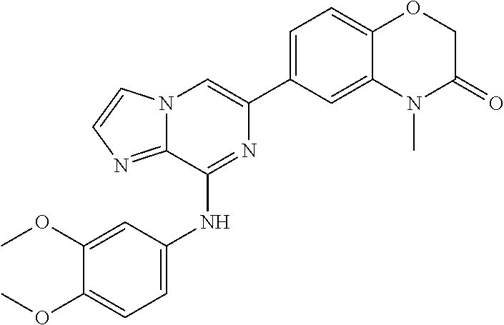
C12=CC(C3=CN4C(=NC=C4)C(NC4=CC=C(OC)C(OC)=C4)=N3)=CC=C1OCC(=O)N2C
